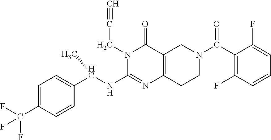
C1(C(N2CC3=C(CC2)N=C(NC(C2=CC=C(C(F)(F)F)C=C2)C)N(CC#C)C3=O)=O)=C(F)C=CC=C1F
